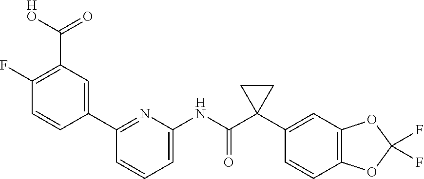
C1(F)=C(C([HO])=O)C=C(C2=NC(NC(C3(C4=CC5=C(C=C4)OC(F)(F)O5)CC3)=O)=CC=C2)C=C1
